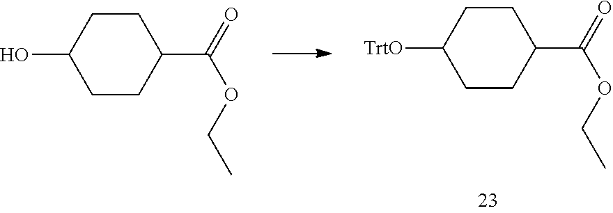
C(C1CCC([TrtO])CC1)(=O)OCC.C(C1CCC(O)CC1)(=O)OCC
